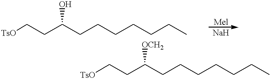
[TsO]CCC(CCCCCCC)O.C(CC(CCCCCCC)[OCH2])[TsO]
